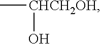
C[CHCH2OH]O
